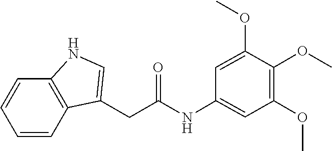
C1=CC2=C(C=C1)NC=C2CC(NC1=CC(OC)=C(OC)C(OC)=C1)=O
